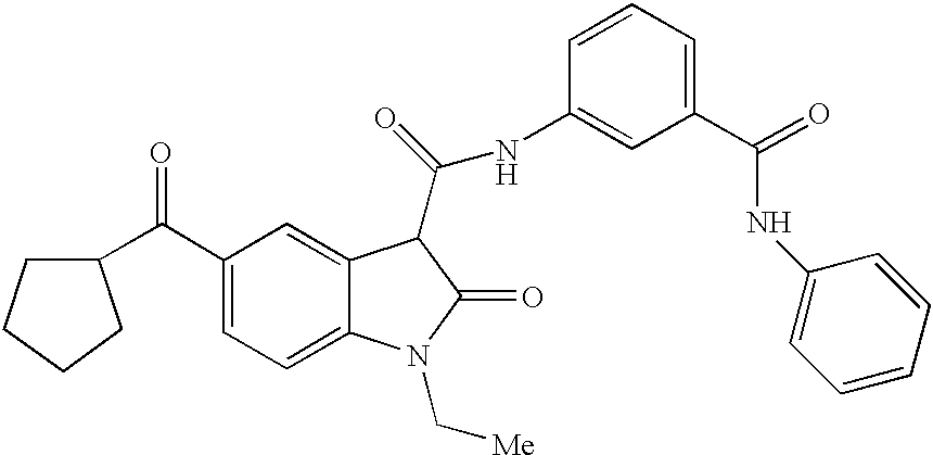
C1(C(C2=CC=C3C(=C2)C(C([N H]C2=CC(C(=O)NC4=CC=CC=C4)=CC=C2)=O)C(=O)N3C[Me])=O)CCCC1
